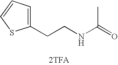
N(C(=O)C)CCC1=CC=CS1.[2TFA]
